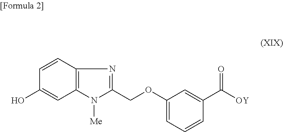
C1=C(O)C=CC2=C1N([Me])C(COC1=CC=CC(C([OY])=O)=C1)=N2
